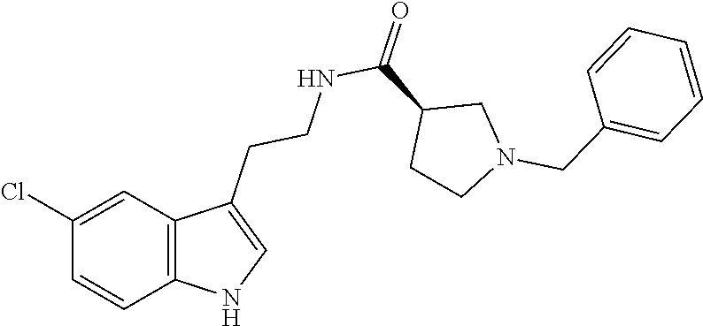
C1(Cl)=CC2=C(C=C1)NC=C2CCNC(C1CCN(CC2=CC=CC=C2)C1)=O
